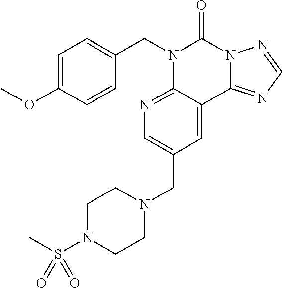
C1=C(OC)C=CC(CN2C3=NC=C(CN4CCN(S(C)(=O)=O)CC4)C=C3C3=NC=NN3C2=O)=C1
